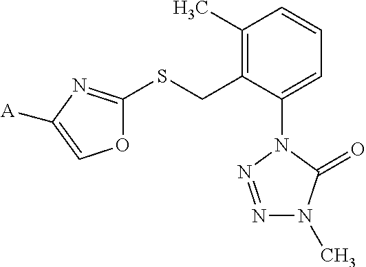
C1(C)=C(CSC2=NC([A])=CO2)C(N2N=NN(C)C2=O)=CC=C1
